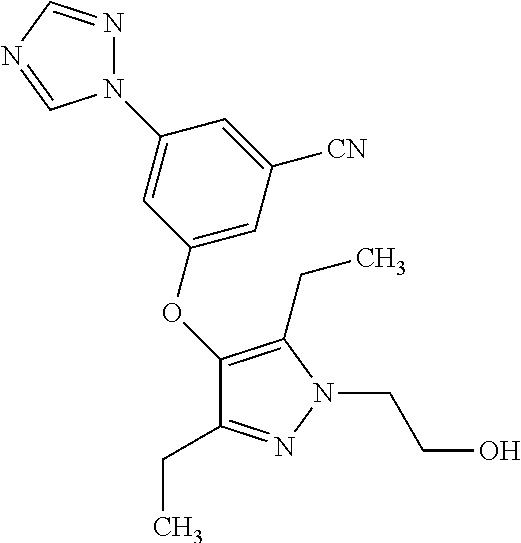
C1(CC)=NN(CCO)C(CC)=C1OC1=CC([CN])=CC(N2N=CN=C2)=C1
